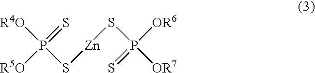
[R4O]P(S[Zn]SP([OR7])(=S)[OR6])(=S)[R5O]
